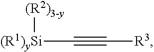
[(R1)ySi](C#C[R3])[(R2)3-y]
